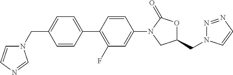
C1=C(C2=C(F)C=C(N3CC(CN4N=NC=C4)OC3=O)C=C2)C=CC(CN2C=CN=C2)=C1
